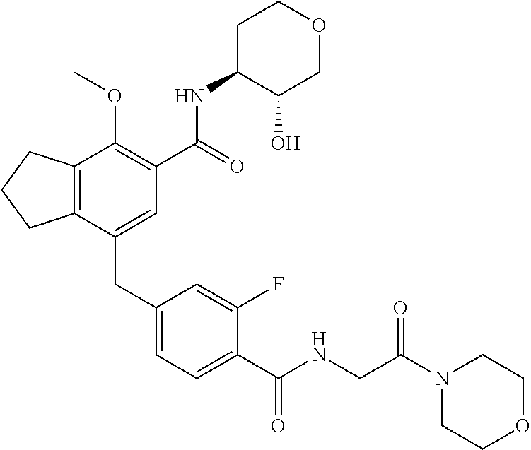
C12=C(CCC1)C(OC)=C(C(NC1C(O)COCC1)=O)C=C2CC1=CC=C(C(NCC(N2CCOCC2)=O)=O)C(F)=C1
